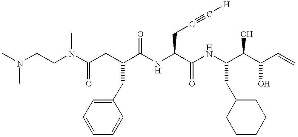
CN(CCN(C(CC(C(NC(C(NC(C(C(C=C)O)O)CC1CCCCC1)=O)CC#C[H])=O)CC1=CC=CC=C1)=O)C)C
